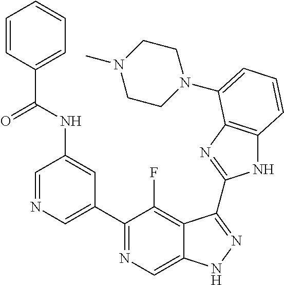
C1=NC=C(C2=NC=C3C(=C2F)C(C2=NC4=C(N2)C=CC=C4N2CCN(C)CC2)=NN3)C=C1NC(C1=CC=CC=C1)=O
